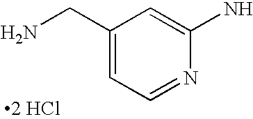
C1(CN)=CC=NC(N)=C1.[2 HCl]
